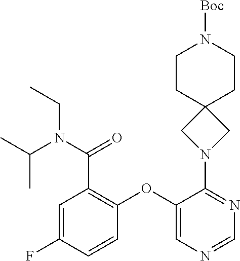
C1=C(F)C=CC(OC2=CN=CN=C2N2CC3(C2)CCN([Boc])CC3)=C1C(=O)N(CC)C(C)C
